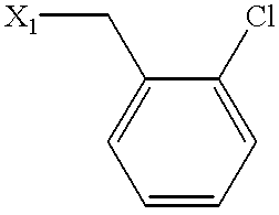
C1=CC=C(Cl)C(C[X1])=C1
